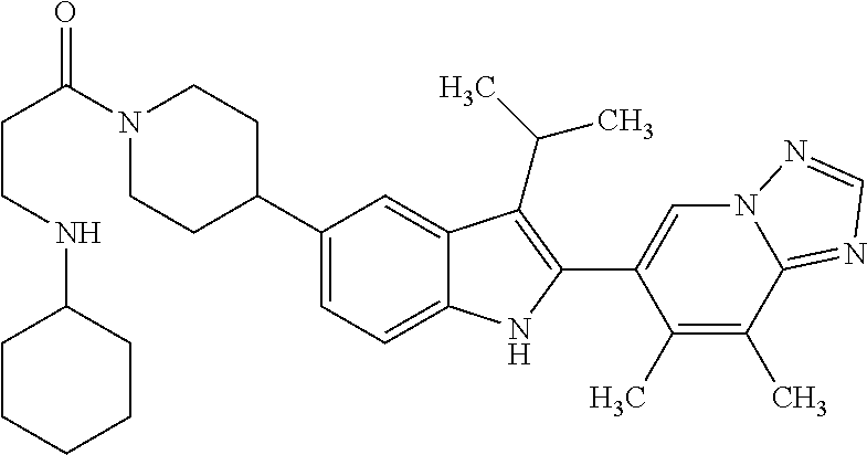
C(C(=O)N1CCC(C2=CC=C3C(=C2)C(C(C)C)=C(C2=CN4C(=NC=N4)C(C)=C2C)N3)CC1)CNC1CCCCC1
